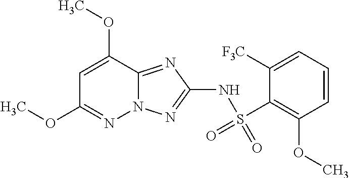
C1=C(OC)C2=NC(NS(C3=C(OC)C=CC=C3[F3C])(=O)=O)=NN2N=C1OC
